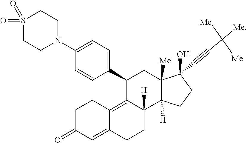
C1(C2C3=C4C(=CC(=O)CC4)CCC3([H])C3([H])C([Me])(C2)C(O)(C#CC([Me])([Me])[Me])CC3)=CC=C(N2CCS(=O)(=O)CC2)C=C1
